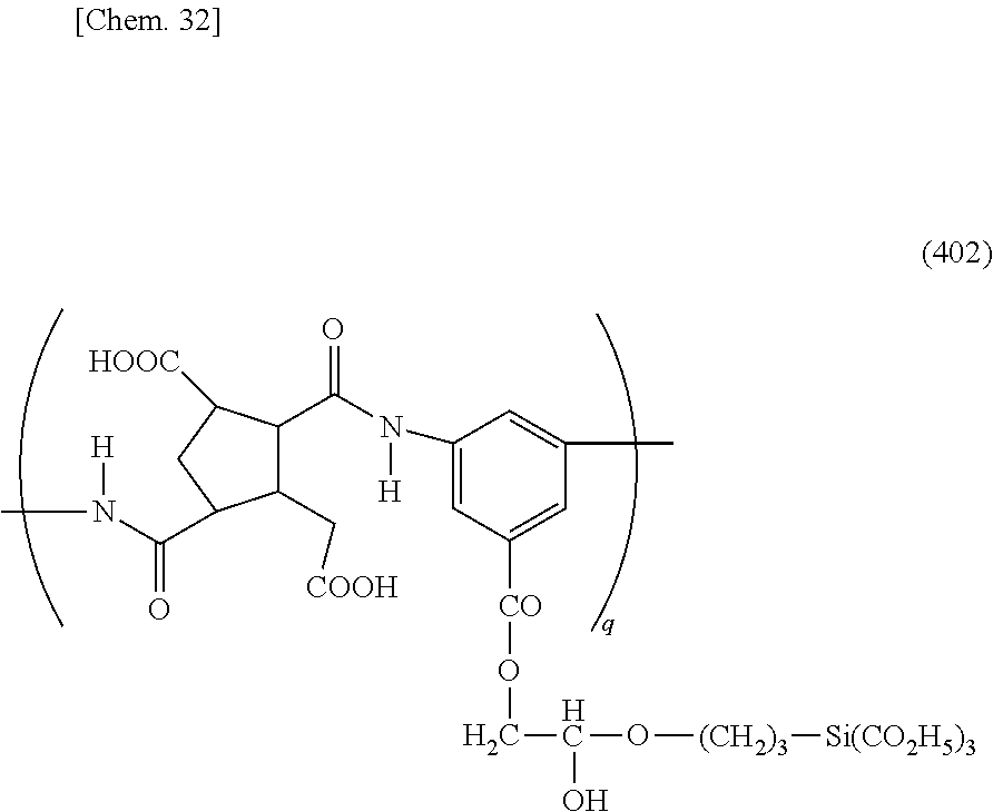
C1(C[COOH])C(C(N([H])C2=CC([CO]OCC(O[(CH2)3][Si(CO2H5)3])O)=CC(C)=C2)=O)C([HOOC])CC1C(=O)N(C)[H]
